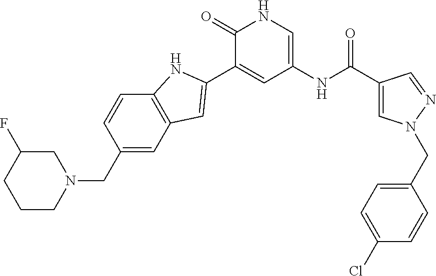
C1(C(NC2=CNC(=O)C(C3=CC4=C(C=CC(CN5CC(F)CCC5)=C4)N3)=C2)=O)=CN(CC2=CC=C(Cl)C=C2)N=C1
